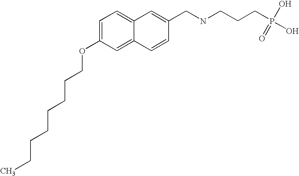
CCCCCCCCOC1=CC=C2C(=C1)C=CC(CNCCCP(O)(=O)O)=C2
